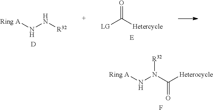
[Ring A]NN(C([Heterocycle])=O)[R32].F.[Ring A]NN[R32].[D].[LG]C([Hetercycle])=O.[E]
